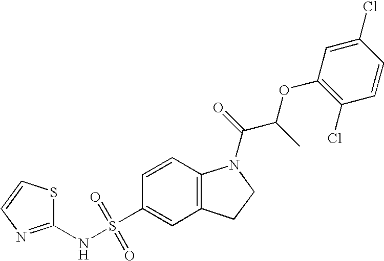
C1(NS(C2=CC3=C(C=C2)N(C(=O)C(C)OC2=C(Cl)C=CC(Cl)=C2)CC3)(=O)=O)=NC=CS1
